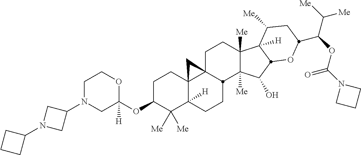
C1N(C2CN(C3CCC3)C2)CC(OC2C([Me])([Me])C3([H])C4(CC2)C2(CCC5([Me])C([Me])(C(O)C6C5([H])C([Me])CC(C(OC(N5CCC5)=O)C([Me])[Me])O6)C2CC3)C4)([H])OC1
